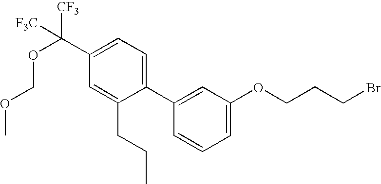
C1(C2=CC=C(C(OCOC)([CF3])[F3C])C=C2CCC)=CC(OCCCBr)=CC=C1
